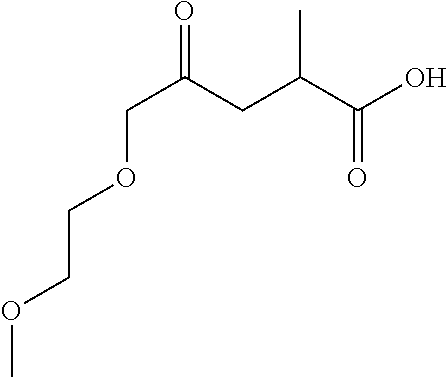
C(C(CC(COCCOC)=O)C)(O)=O
